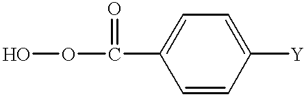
OOC(C1=CC=C([Y])C=C1)=O
